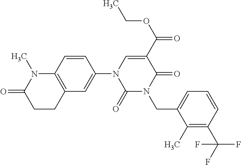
C1(=O)N(CC2=CC=CC(C(F)(F)F)=C2C)C(=O)C(C(=O)OCC)=CN1C1=CC2=C(C=C1)N(C)C(=O)CC2
